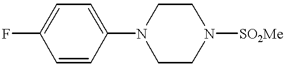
FC1=CC=C(N2CCN([SO2Me])CC2)C=C1
